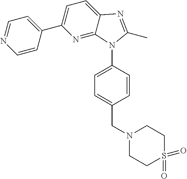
C1=C2C(=NC(C3=CC=NC=C3)=C1)N(C1=CC=C(CN3CCS(=O)(=O)CC3)C=C1)C(C)=N2
